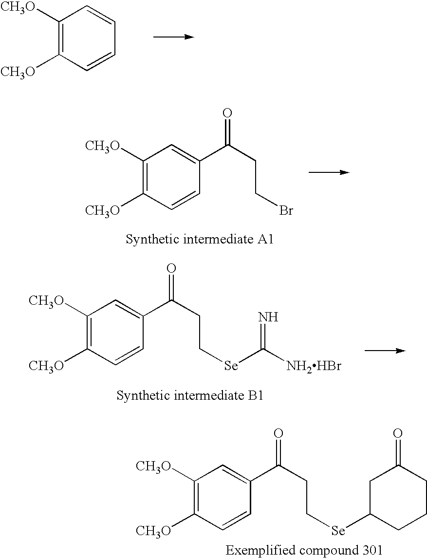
C1([CH3O])=C([CH3O])C=CC=C1.C1([CH3O])=C([CH3O])C=CC(C(CCBr)=O)=C1.C1([CH3O])=C([CH3O])C=CC(C(CC[Se]C([NH2HBr])=N)=O)=C1.C1([CH3O])=C([CH3O])C=CC(C(CC[Se]C2CCCC(=O)C2)=O)=C1
